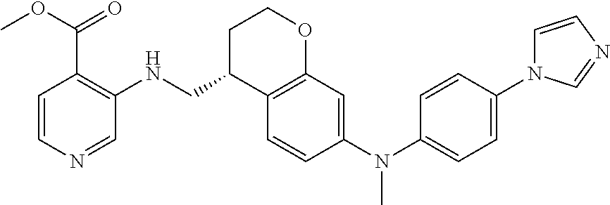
C1=CN=CC(NCC2C3=C(OCC2)C=C(N(C2=CC=C(N4C=CN=C4)C=C2)C)C=C3)=C1C(OC)=O
